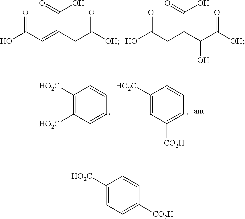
O=C(O)C=C(C(O)=O)CC(=O)[OH].O=C(O)CC(C(O)=O)C(C(=O)[OH])O.C1([HO2C])=C([HO2C])C=CC=C1.C1([HO2C])=CC([CO2H])=CC=C1.C1([HO2C])=CC=C([CO2H])C=C1
